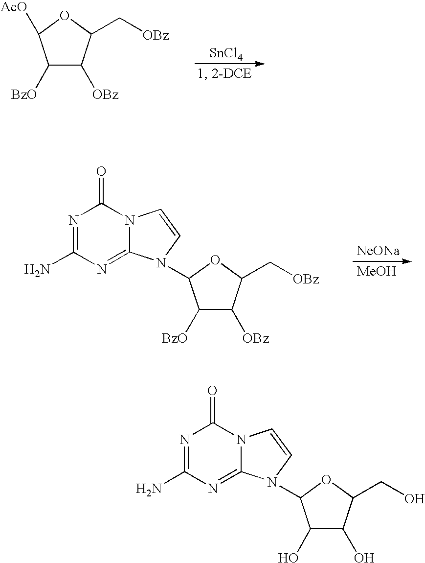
C1([BzO])C([OBz])C(C[OBz])OC1[AcO].[SnCl4].C1([BzO])C([OBz])C(C[OBz])OC1N1C2=NC(N)=NC(=O)N2C=C1.[NeONa].[MeOH].C1(O)C(O)C(CO)OC1N1C2=NC(N)=NC(=O)N2C=C1
